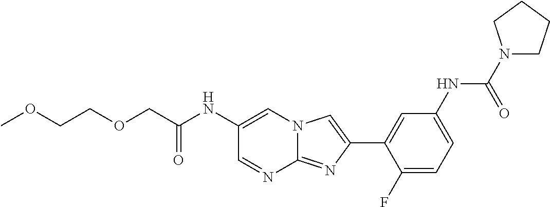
C1(NC(COCCOC)=O)=CN2C(=NC(C3=CC(NC(N4CCCC4)=O)=CC=C3F)=C2)N=C1
